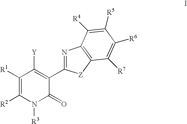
N1=C(C2=C([Y])C([R1])=C([R2])N([R3])C2=O)[Z]C2=C1C([R4])=C([R5])C([R6])=C2[R7]
